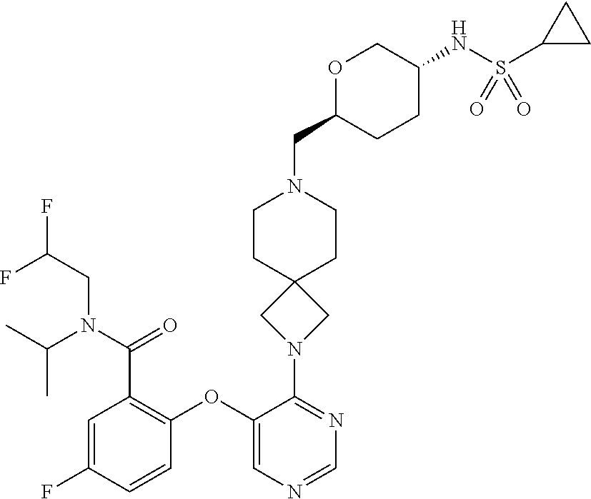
C1=C(F)C=CC(OC2=CN=CN=C2N2CC3(C2)CCN(CC2CCC(NS(C4CC4)(=O)=O)CO2)CC3)=C1C(N(C(C)C)CC(F)F)=O
